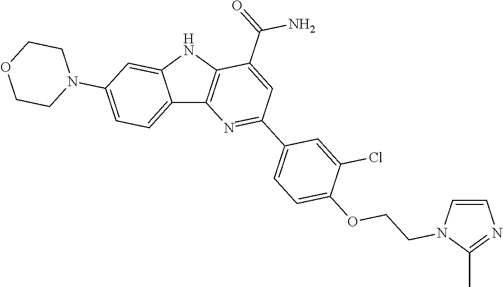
C12=CC=C(N3CCOCC3)C=C1NC1=C2N=C(C2=CC=C(OCCN3C=CN=C3C)C(Cl)=C2)C=C1C(=O)N
